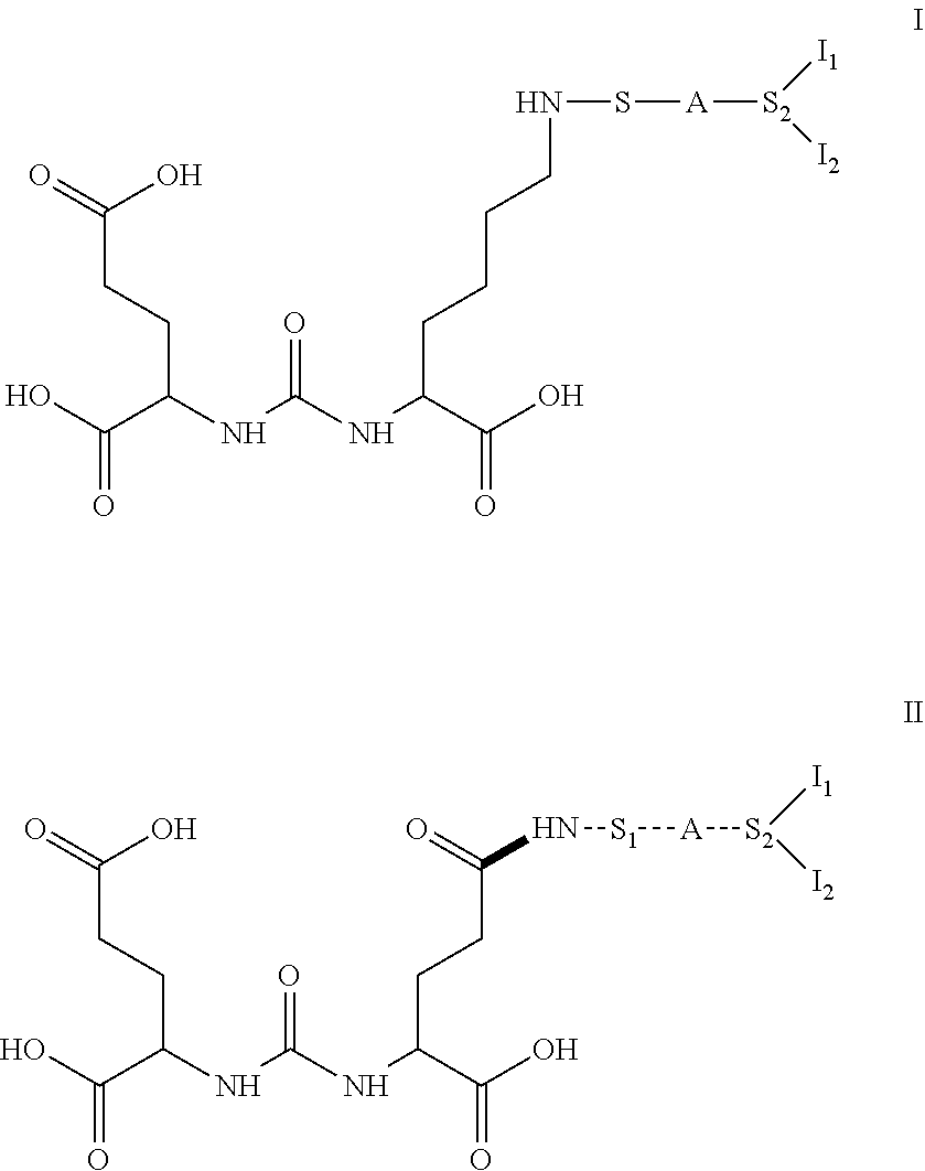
OC(C(CCC(=O)O)NC(NC(C(O)=O)CCCCNS[A][S2]([I1])[I2])=O)=O.OC(C(CCC(=O)O)NC(NC(C(O)=O)CCC(N[S1][A][S2]([I1])[I2])=O)=O)=O
